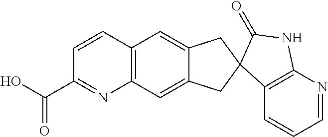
C12=C(C=C3C(=C1)CC1(C3)C3=C(N=CC=C3)NC1=O)N=C(C(O)=O)C=C2
